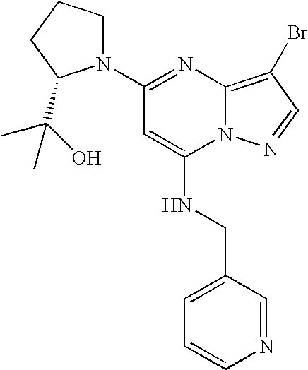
N1(C2=NC3=C(Br)C=NN3C(NCC3=CC=CN=C3)=C2)CCCC1C(O)(C)C
